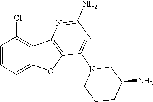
C12=CC=CC(Cl)=C1C1=C(O2)C(N2CCCC(N)C2)=NC(N)=N1
